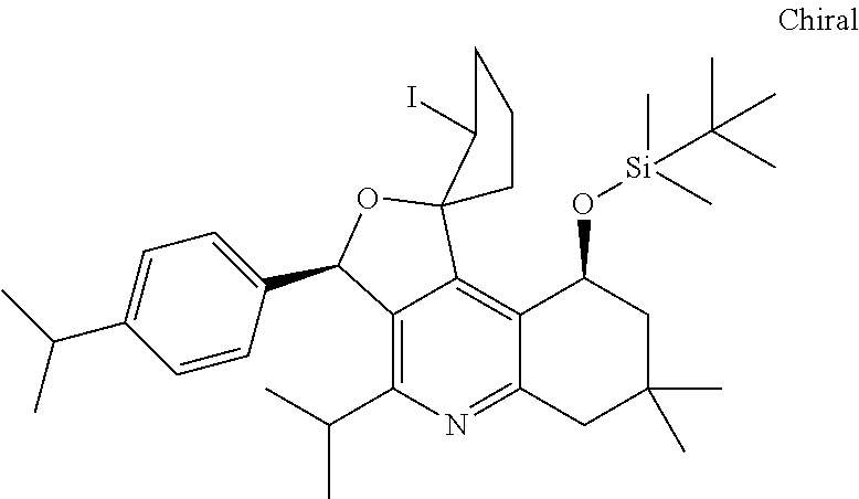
C1(C(C)C)=C2C(=C3C(=N1)CC(C)(C)CC3O[Si](C(C)(C)C)(C)C)C1(OC2C2=CC=C(C(C)C)C=C2)CCCC1I
